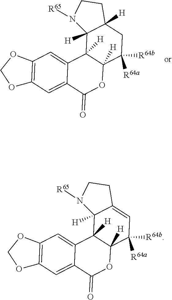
C12=C(C=C3C(=C1)C1([H])C([H])(OC3=O)C([R64a])([R64b])CC3([H])C1([H])N([R65])CC3)OCO2.C12=C(C=C3C(=C1)C1([H])C([H])(OC3=O)C([R64a])([R64b])C=C3C1([H])N([R65])CC3)OCO2
